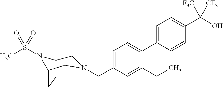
C1=C(C2=CC=C(CN3CC4CCC(N4S(=O)(C)=O)C3)C=C2CC)C=CC(C(O)([F3C])[CF3])=C1
